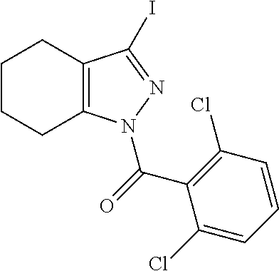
C12=C(C(I)=NN1C(=O)C1=C(Cl)C=CC=C1Cl)CCCC2
